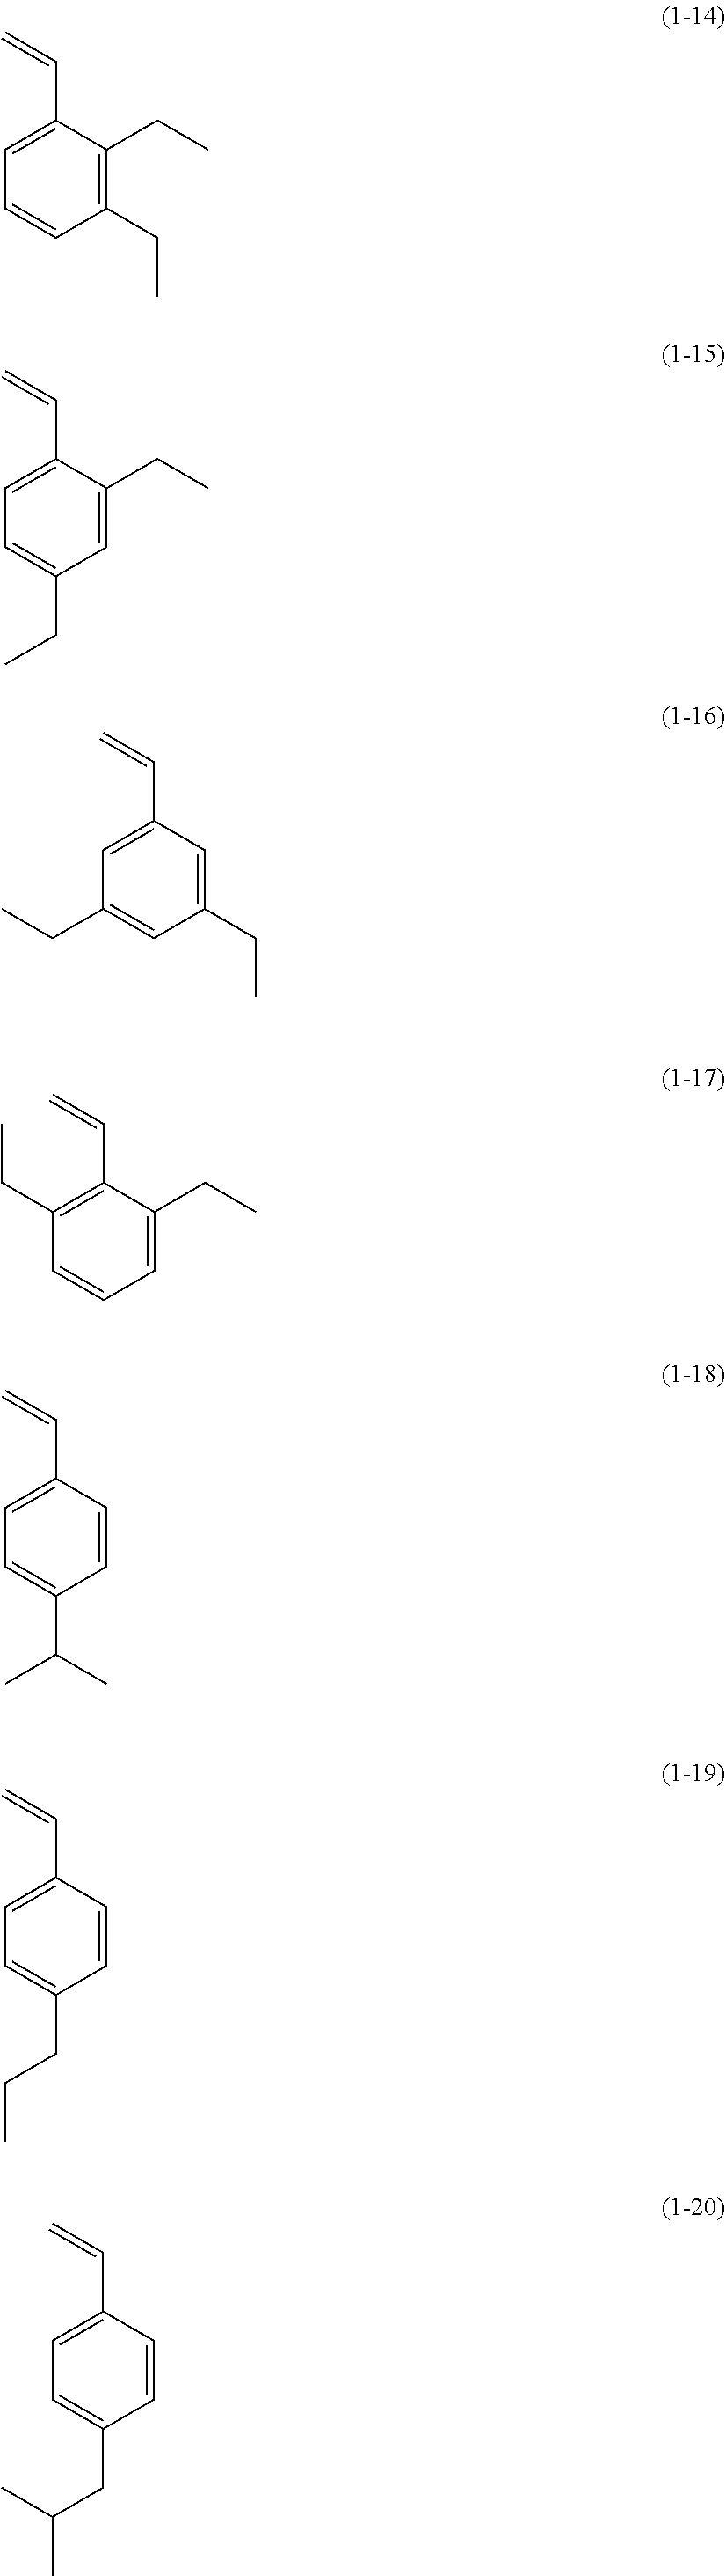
C1(CC)=C(CC)C(C=C)=CC=C1.C1=C(CC)C(C=C)=CC=C1CC.C1(CC)=CC(C=C)=CC(CC)=C1.C1=C(CC)C(C=C)=C(CC)C=C1.C1=CC(C=C)=CC=C1C(C)C.C1=CC(C=C)=CC=C1CCC.C1=CC(C=C)=CC=C1CC(C)C
